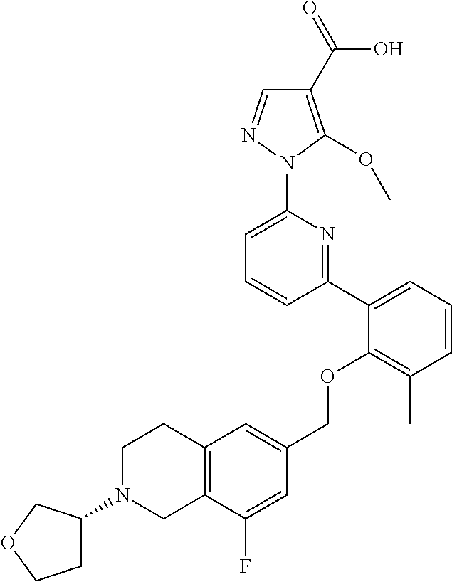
C1(C2=CC=CC(C)=C2OCC2=CC3=C(C(F)=C2)CN(C2CCOC2)CC3)=NC(N2N=CC(C(=O)O)=C2OC)=CC=C1
